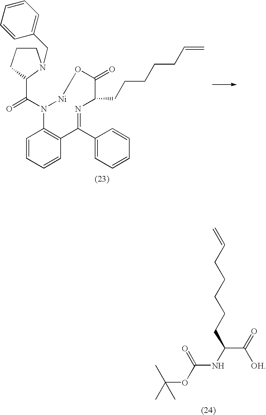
C1=CC=CC(CN2CCCC2C(N2[Ni]OC(=O)C(CCCCCC=C)N=C(C3=CC=CC=C3)C3=C2C=CC=C3)=O)=C1.C=CCCCCCC(C(=O)[OH])NC(=O)OC(C)(C)C
